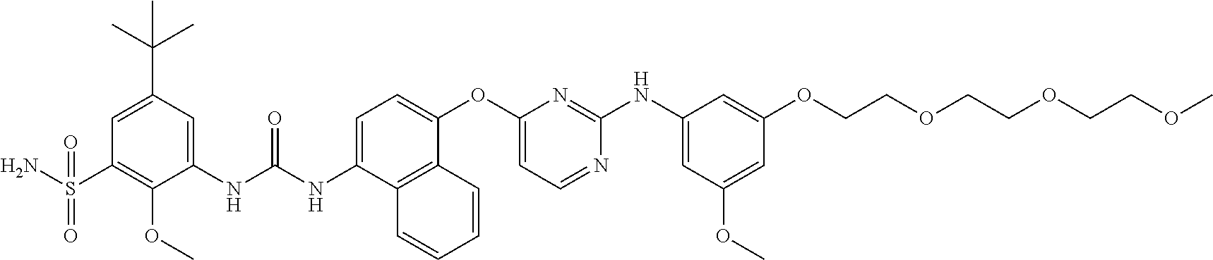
C1(C(C)(C)C)=CC(S(N)(=O)=O)=C(OC)C(NC(NC2=CC=C(OC3=CC=NC(NC4=CC(OC)=CC(OCCOCCOCCOC)=C4)=N3)C3=C2C=CC=C3)=O)=C1
